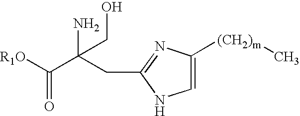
[R1O]C(=O)C(CC1=NC([(CH2)m]C)=CN1)(N)CO
